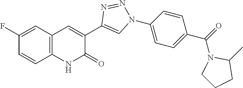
C12=C(C=C(F)C=C1)C=C(C1=CN(C3=CC=C(C(=O)N4CCCC4C)C=C3)N=N1)C(=O)N2
